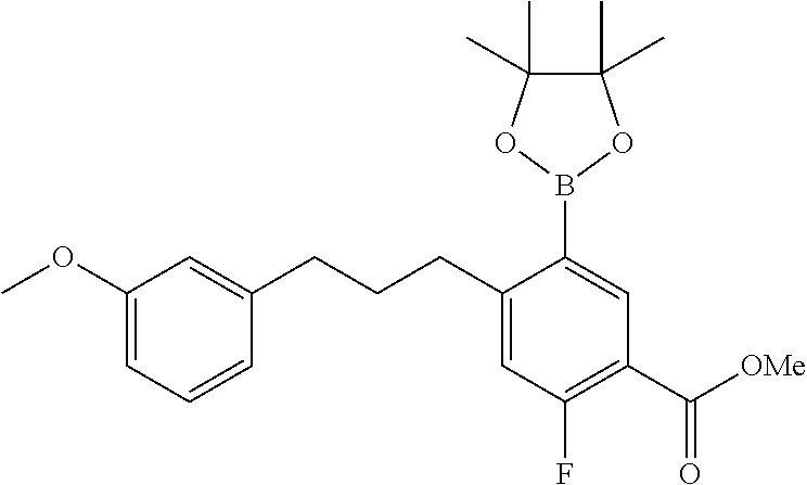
C1(OC)=CC=CC(CCCC2=CC(F)=C(C([OMe])=O)C=C2B2OC(C)(C)C(C)(C)O2)=C1
